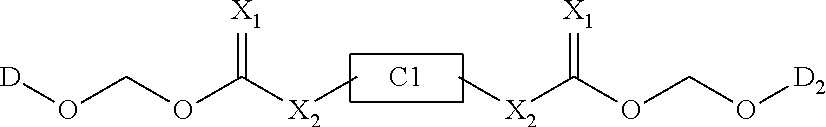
O(COC([X2]C)=[X1])[D].[C1].O(C([X2]C)=[X1])CO[D2]
